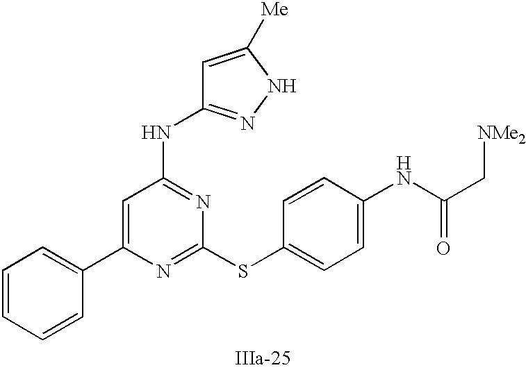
C1=C(C2=CC=CC=C2)N=C(SC2=CC=C(NC(=O)C[NMe2])C=C2)N=C1NC1=NNC([Me])=C1
